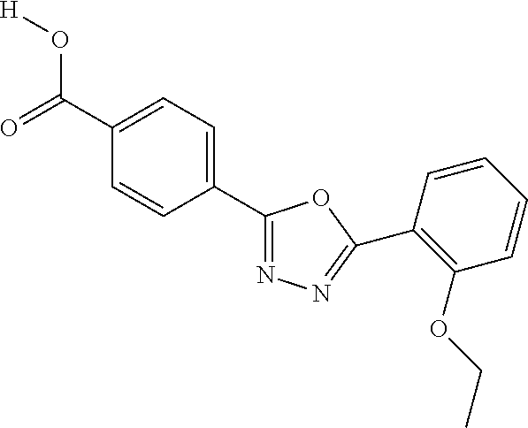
C1(C(=O)O[H])=CC=C(C2=NN=C(C3=C(OCC)C=CC=C3)O2)C=C1
